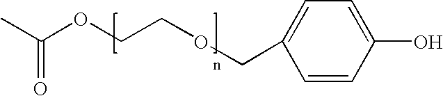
C1=CC(O)=CC=C1COCCOC(C)=O
